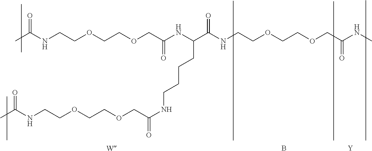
CC(NCCOCCOCC(NC(C(NCCOCCOCC(NC)=O)=O)CCCCNC(COCCOCCNC(C)=O)=O)=O)=O.[Y].B.[W]
